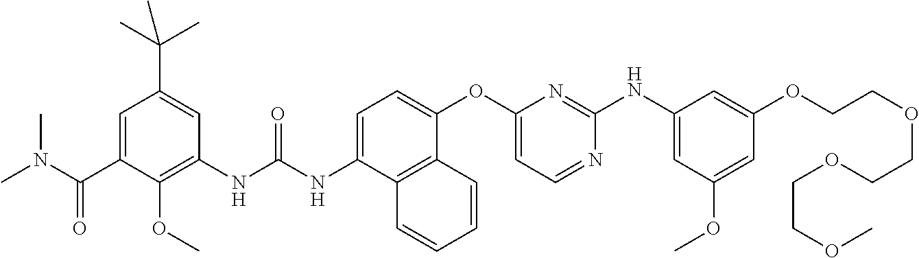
C1(NC(NC2=CC=C(OC3=CC=NC(NC4=CC(OC)=CC(OCCOCCOCCOC)=C4)=N3)C3=C2C=CC=C3)=O)=C(OC)C(C(N(C)C)=O)=CC(C(C)(C)C)=C1
